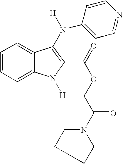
C1=CC=C2C(=C1)N([H])C(C(OCC(N1CCCC1)=O)=O)=C2N(C1=CC=NC=C1)[H]
